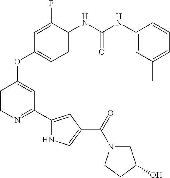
C1(OC2=CC(C3=CC(C(N4CC(O)CC4)=O)=CN3)=NC=C2)=CC=C(NC(NC2=CC(C)=CC=C2)=O)C(F)=C1
